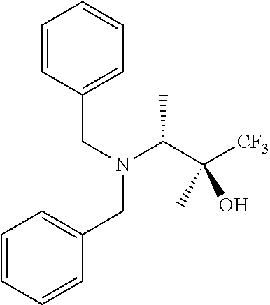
C1=CC(CN(CC2=CC=CC=C2)C(C([CF3])(C)O)C)=CC=C1
